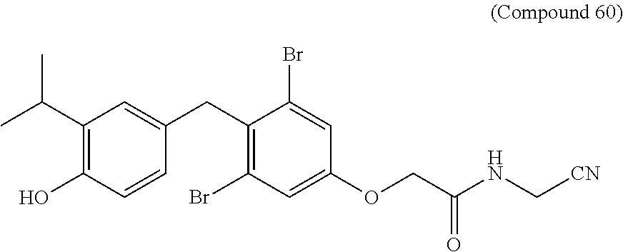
C1(C(C)C)=C(O)C=CC(CC2=C(Br)C=C(OCC(NC[CN])=O)C=C2Br)=C1
